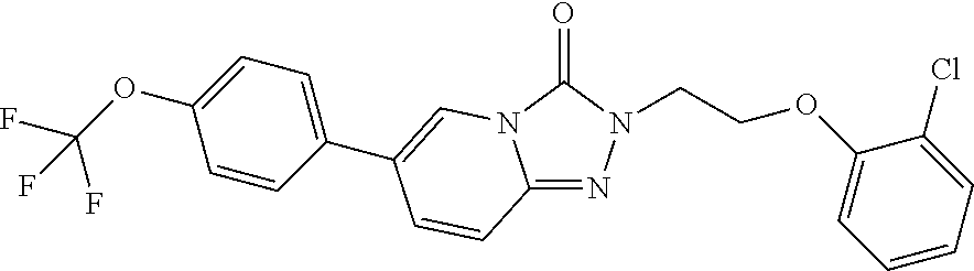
C12=NN(CCOC3=CC=CC=C3Cl)C(=O)N1C=C(C1=CC=C(OC(F)(F)F)C=C1)C=C2
